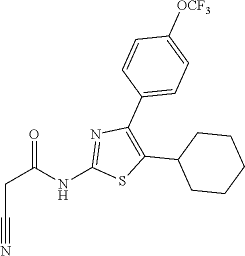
C1=CC(C2=C(C3CCCCC3)SC(NC(CC#N)=O)=N2)=CC=C1[OCF3]
